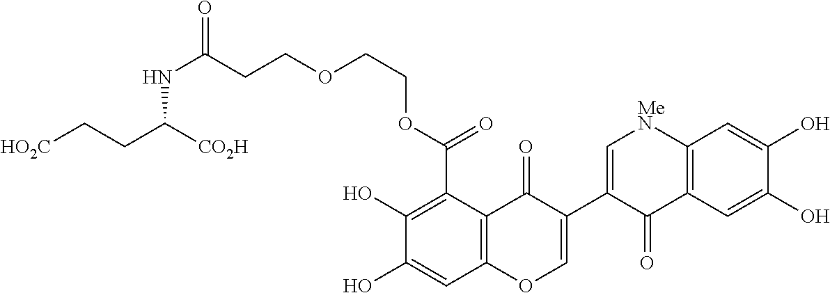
C1(O)=C(C(OCCOCCC(=O)NC([CO2H])CC[HO2C])=O)C2=C(C=C1O)OC=C(C1=C[MeN]C3=C(C1=O)C=C(O)C(O)=C3)C2=O
